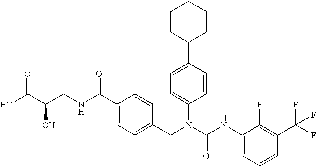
OC(C(CNC(C1=CC=C(CN(C(NC2=CC=CC(C(F)(F)F)=C2F)=O)C2=CC=C(C3CCCCC3)C=C2)C=C1)=O)O)=O
